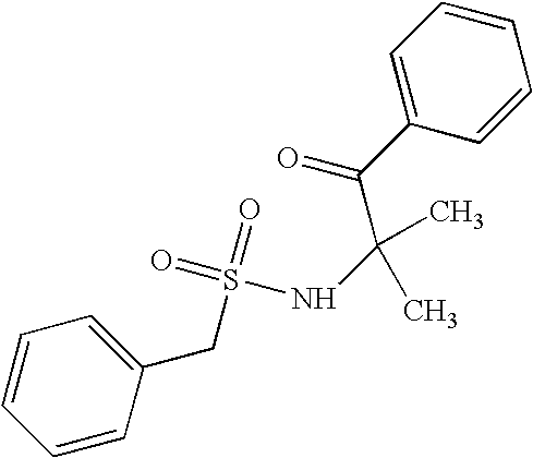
C1=CC(CS(=O)(=O)NC(C(C2=CC=CC=C2)=O)(C)C)=CC=C1
